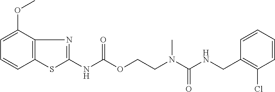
C1=CC(CNC(N(CCOC(NC2=NC3=C(S2)C=CC=C3OC)=O)C)=O)=C(Cl)C=C1
